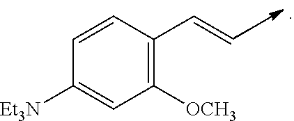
C1=CC(C=C)=C([OCH3])C=C1[Et3N]
